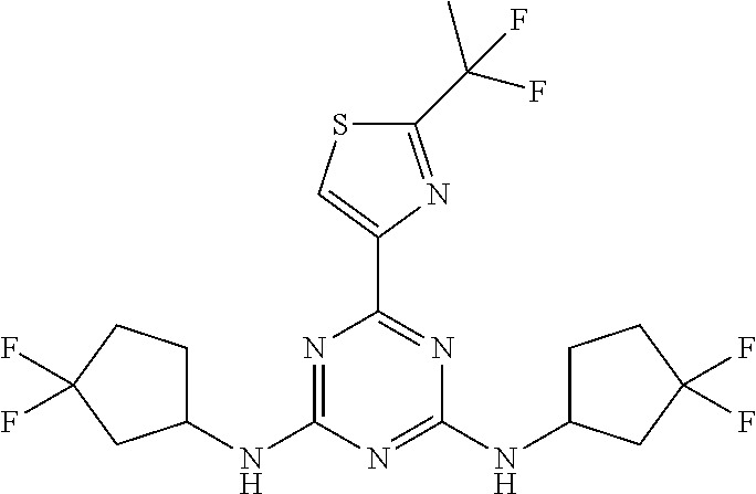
C1(NC2=NC(C3=CSC(C(C)(F)F)=N3)=NC(NC3CCC(F)(F)C3)=N2)CCC(F)(F)C1
